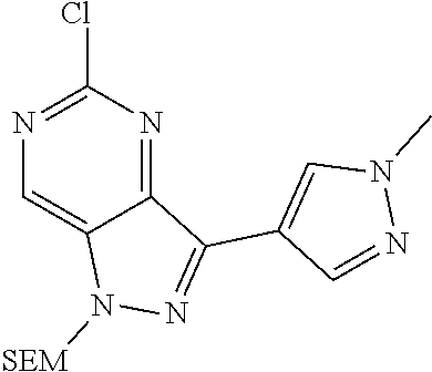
N1([SEM])N=C(C2=CN(C)N=C2)C2=NC(Cl)=NC=C12
